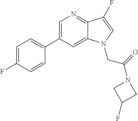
C1=C(C2=CC=C(F)C=C2)C=C2C(=N1)C(F)=CN2CC(N1CC(F)C1)=O
